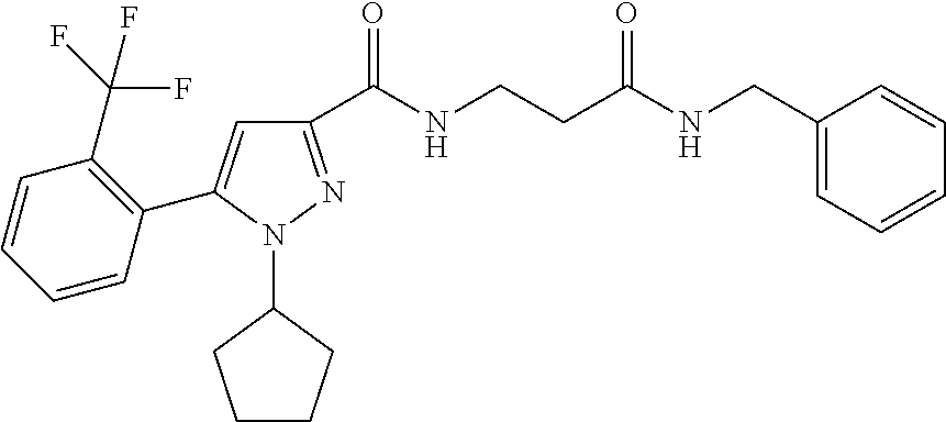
C1(C(NCCC(NCC2=CC=CC=C2)=O)=O)=NN(C2CCCC2)C(C2=C(C(F)(F)F)C=CC=C2)=C1
